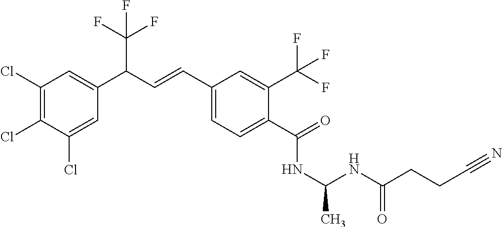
C1(Cl)=C(Cl)C(Cl)=CC(C(C=CC2=CC=C(C(=O)NC(C)NC(CCC#N)=O)C(C(F)(F)F)=C2)C(F)(F)F)=C1
